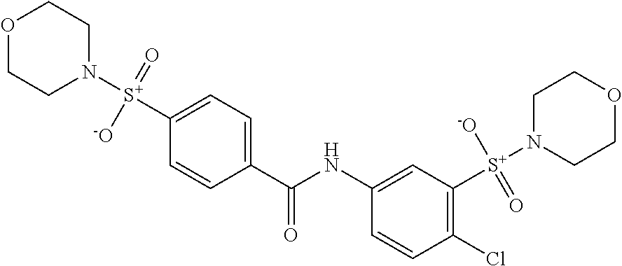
O1CCN([S+](C2=CC=C(C(NC3=CC([S+](N4CCOCC4)([-O])=O)=C(Cl)C=C3)=O)C=C2)(=O)[-O])CC1
